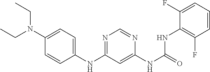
C1(NC2=NC=NC(NC(NC3=C(F)C=CC=C3F)=O)=C2)=CC=C(N(CC)CC)C=C1
